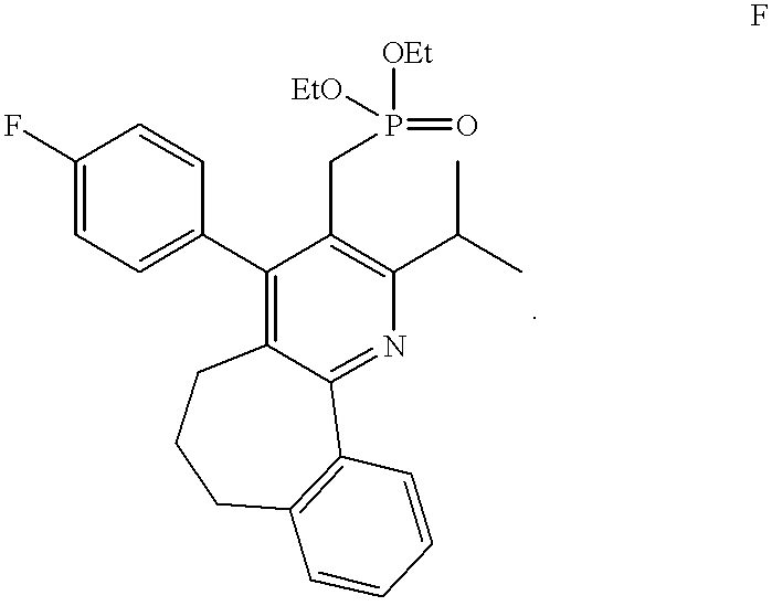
C1(F)=CC=C(C2=C3C(=NC(C(C)C)=C2CP([OEt])(=O)[EtO])C2=C(CCC3)C=CC=C2)C=C1
